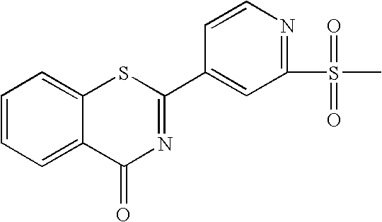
C1=CC(C2=NC(=O)C3=CC=CC=C3S2)=CC(S(C)(=O)=O)=N1
